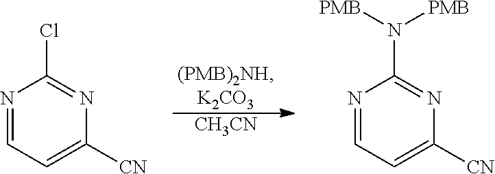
[CH3CN].N1=CC=C([CN])N=C1Cl.N1=CC=C([CN])N=C1N([PMB])[PMB]
